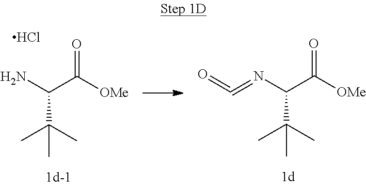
Cl.NC(C([OMe])=O)C(C)(C)C.N(C(C([OMe])=O)C(C)(C)C)=C=O
